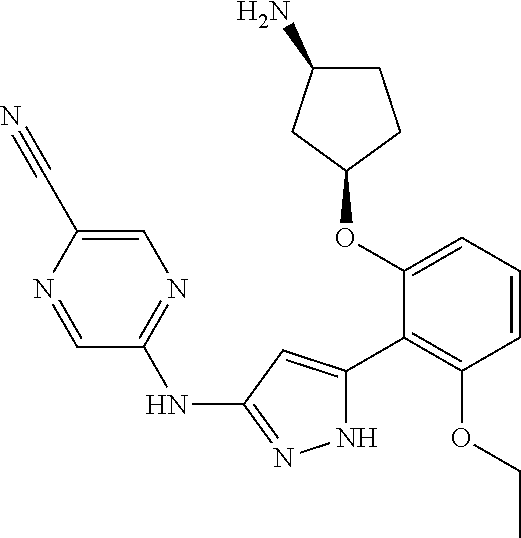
C1(OC2=CC=CC(OCC)=C2C2=CC(NC3=NC=C(C#N)N=C3)=NN2)CCC(N)C1
